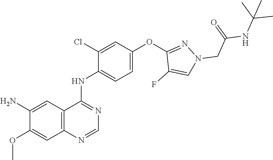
NC1=CC2=C(C=C1OC)N=CN=C2NC1=CC=C(OC2=NN(CC(NC(C)(C)C)=O)C=C2F)C=C1Cl
